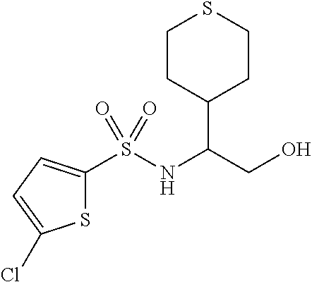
S1C(S(NC(CO)C2CCSCC2)(=O)=O)=CC=C1Cl
